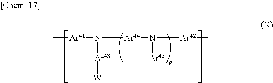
C[Ar41]N([Ar44]N([Ar42]C)[Ar45])[Ar43][W]
